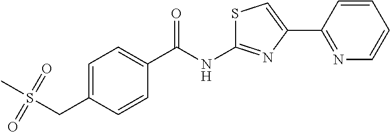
C1=C(CS(C)(=O)=O)C=CC(C(NC2=NC(C3=NC=CC=C3)=CS2)=O)=C1
